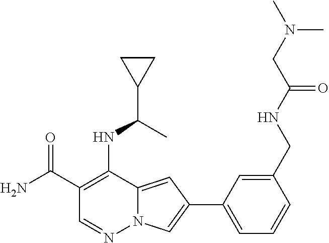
C1(C(N)=O)=C(NC(C2CC2)C)C2=CC(C3=CC=CC(CNC(=O)CN(C)C)=C3)=CN2N=C1
